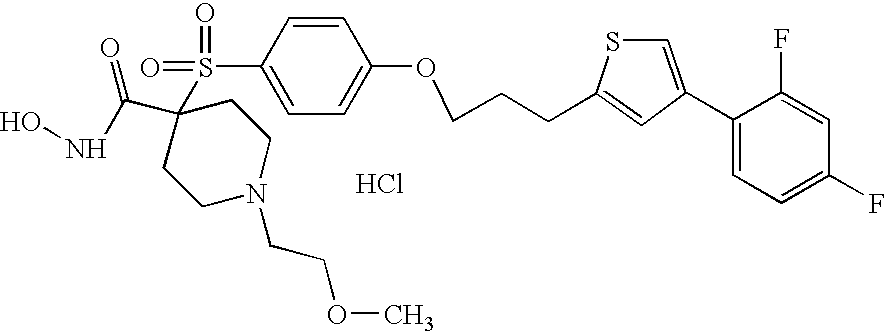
C1(S(=O)(=O)C2(C(NO)=O)CCN(CCOC)CC2)=CC=C(OCCCC2=CC(C3=CC=C(F)C=C3F)=CS2)C=C1.Cl
